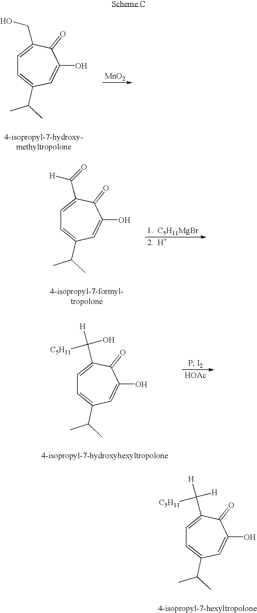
C1=C(CO)C(=O)C(O)=CC(C(C)C)=C1.[MnO2].C1=C(C([H])=O)C(=O)C(O)=CC(C(C)C)=C1.[1.  C5H11MgBr].[2.  H+].C1=C(C([H])(O)[C5H11])C(=O)C(O)=CC(C(C)C)=C1.[HOAc].C1=C(C([H])([H])[C5H11])C(=O)C(O)=CC(C(C)C)=C1
